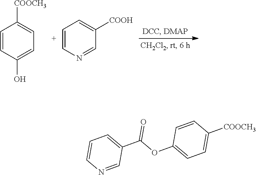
C1=CC(O)=CC=C1[COOCH3].C1=CN=CC([COOH])=C1.C1=CN=CC(C(OC2=CC=C([COOCH3])C=C2)=O)=C1
